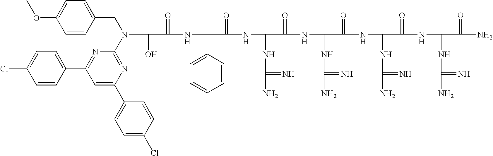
OC(C(=O)NC(C1=CC=CC=C1)C(=O)NC(NC(N)=N)C(=O)NC(NC(N)=N)C(=O)NC(NC(N)=N)C(=O)NC(NC(N)=N)C(=O)N)N(CC1=CC=C(OC)C=C1)C1=NC(C2=CC=C(Cl)C=C2)=CC(C2=CC=C(Cl)C=C2)=N1
